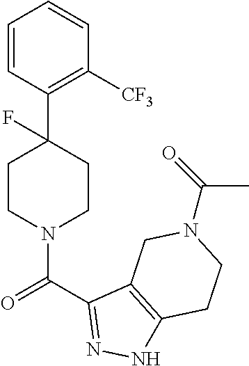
C1=CC(C2(F)CCN(C(=O)C3=NNC4=C3CN(C(=O)C)CC4)CC2)=C([CF3])C=C1
